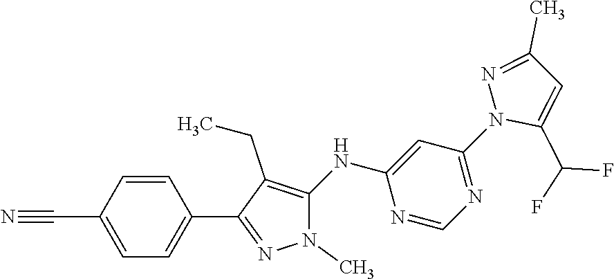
C1(C#N)=CC=C(C2=NN(C)C(NC3=CC(N4C(C(F)F)=CC(C)=N4)=NC=N3)=C2CC)C=C1
